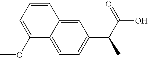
C1(OC)=CC=CC2=CC(C(C(O)=O)C)=CC=C12
